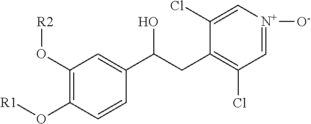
C1(O[R2])=C(O[R1])C=CC(C(CC2=C(Cl)C=[N+]([O-])C=C2Cl)O)=C1
